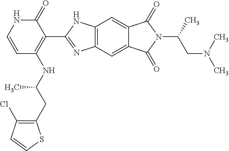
C12=C(C=C3C(=C1)C(=O)N(C(CN(C)C)C)C3=O)N=C(C1=C(NC(CC3=C(Cl)C=CS3)C)C=CNC1=O)N2
